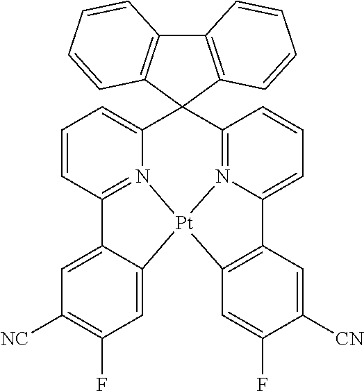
C12=N3C(=CC=C1)C1(C4=N5C(=CC=C4)C4=C(C=C(F)C([CN])=C4)[Pt]35C3=CC(F)=C([NC])C=C23)C2=C(C3=C1C=CC=C3)C=CC=C2
